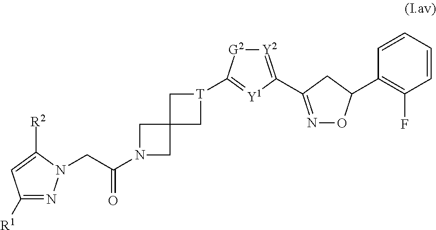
C1([R1])=NN(CC(=O)N2CC3(C2)C[T](C2=[Y1]C(C4=NOC(C5=C(F)C=CC=C5)C4)=[Y2][G2]2)C3)C([R2])=C1
